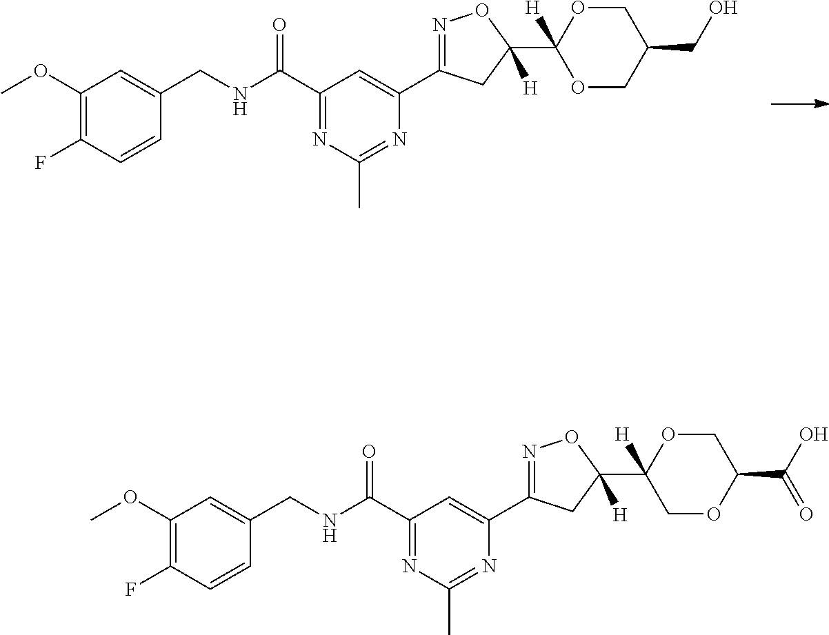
C1(OC)=C(F)C=CC(CNC(C2=NC(C)=NC(C3=NOC(C4([H])COC(C(O)=O)CO4)([H])C3)=C2)=O)=C1.C1(OC)=C(F)C=CC(CNC(C2=NC(C)=NC(C3=NOC(C4([H])OCC(CO)CO4)([H])C3)=C2)=O)=C1
